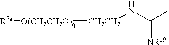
[R7a][O(CH2CH2O)q][CH2CH2]NC(C)=[NR19]
